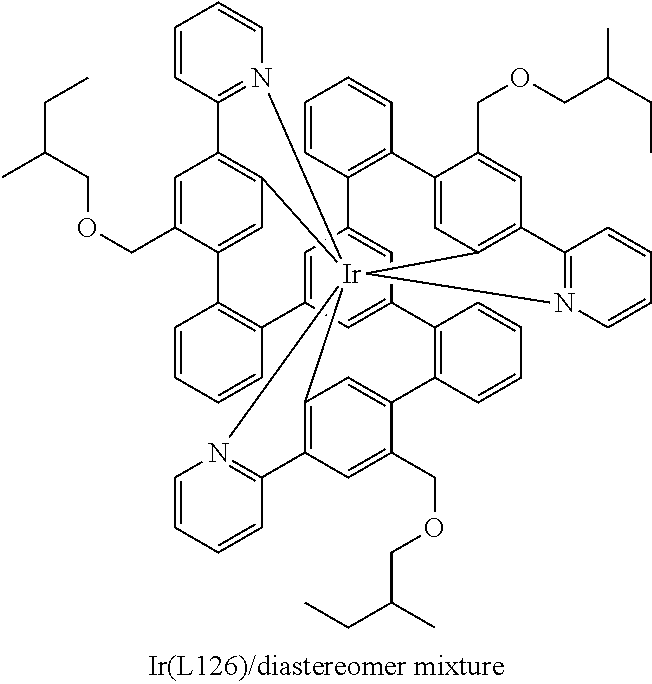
C1=C(COCC(CC)C)C2=CC3=C1C1=N([Ir]3456C3=C(C=C(COCC(CC)C)C(=C3)C3=C(C7=CC(=CC(=C7)C7=C2C=CC=C7)C2=C(C=CC=C2)C2=CC4=C(C=C2COCC(C)CC)C2=N5C=CC=C2)C=CC=C3)C2=N6C=CC=C2)C=CC=C1
